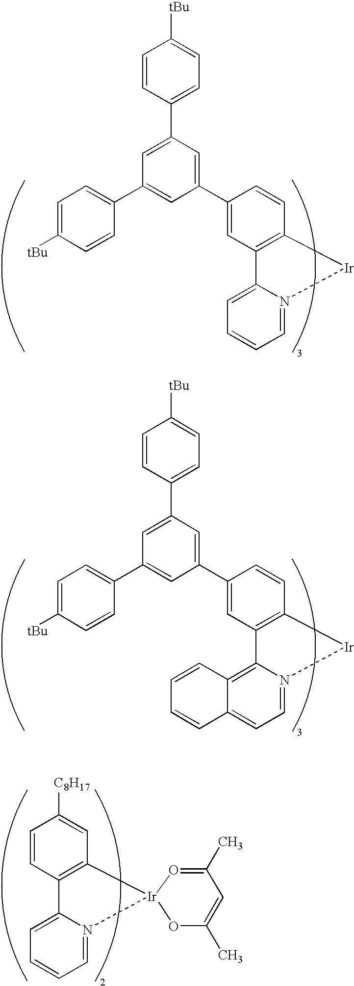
C1(C2=CC(C3=CC=C([tBu])C=C3)=CC(C3=CC=C([tBu])C=C3)=C2)=CC2=C(C=C1)[Ir]N1=CC=CC=C21.C1(C2=CC(C3=CC=C([tBu])C=C3)=CC(C3=CC=C([tBu])C=C3)=C2)=CC2=C(C=C1)[Ir]N1=CC=C3C(=C21)C=CC=C3.C1=CC2=C(C=C1[C8H17])[Ir]1(N3=CC=CC=C23)OC(C)=CC(C)=O1
